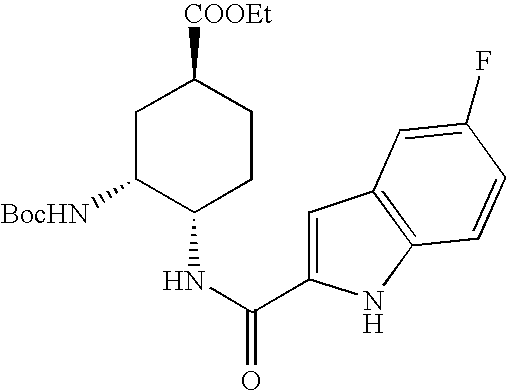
C1C([BocHN])C(NC(=O)C2=CC3=C(N2)C=CC(F)=C3)CCC1[COOEt]
